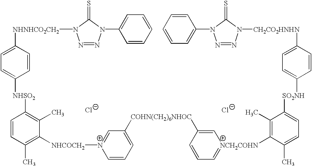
[NHNHCO2CH2](C1=CC=C([NHSO2]C2=C(C)C([NHCOCH2][N+]3=CC([COHN(CH2)6NHOC]C4=C[NCH2COHN](C5=C(C)C([SO2NH]C6=CC=C([CH2CO2HNHN]N7N=NN(C8=CC=CC=C8)C7=S)C=C6)=CC=C5C)=CC=C4)=CC=C3)=C(C)C=C2)C=C1)N1N=NN(C2=CC=CC=C2)C1=S.[Cl-].[Cl-]
